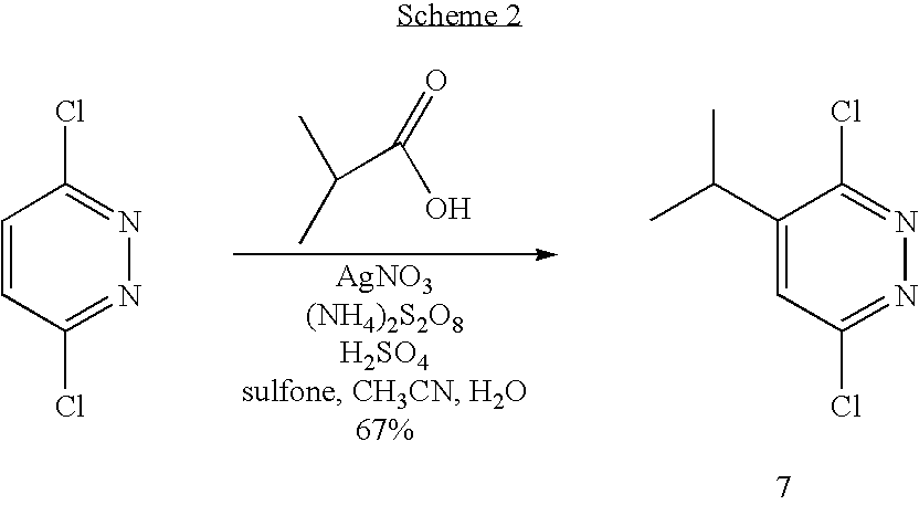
CC(C)C(=O)O.C1(C(C)C)=CC(Cl)=NN=C1Cl.C1=CC(Cl)=NN=C1Cl
